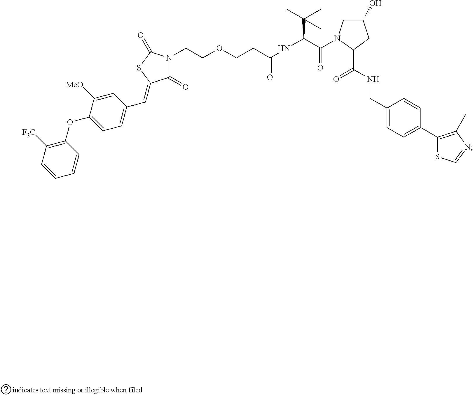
C(C(=O)N1CC(O)CC1C(NCC1=CC=C(C2=C(C)N=CS2)C=C1)=O)(C(C)(C)C)NC(CCOCCN1C(=O)C(=CC2=CC=C(OC3=C([F3C])C=CC=C3)C([MeO])=C2)SC1=O)=O
